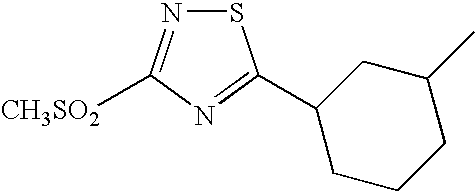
S1N=C([CH3SO2])N=C1C1CCCC(C)C1
